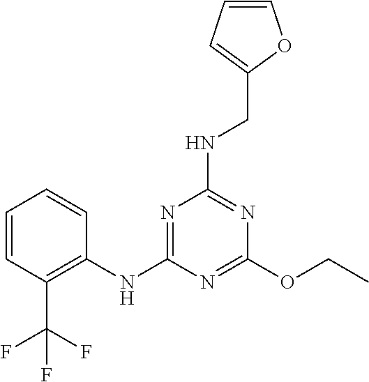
C1(OCC)=NC(NC2=C(C(F)(F)F)C=CC=C2)=NC(NCC2=CC=CO2)=N1
